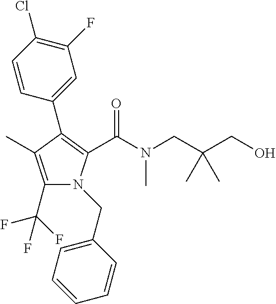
C1(C(F)(F)F)=C(C)C(C2=CC(F)=C(Cl)C=C2)=C(C(N(C)CC(CO)(C)C)=O)N1CC1=CC=CC=C1
